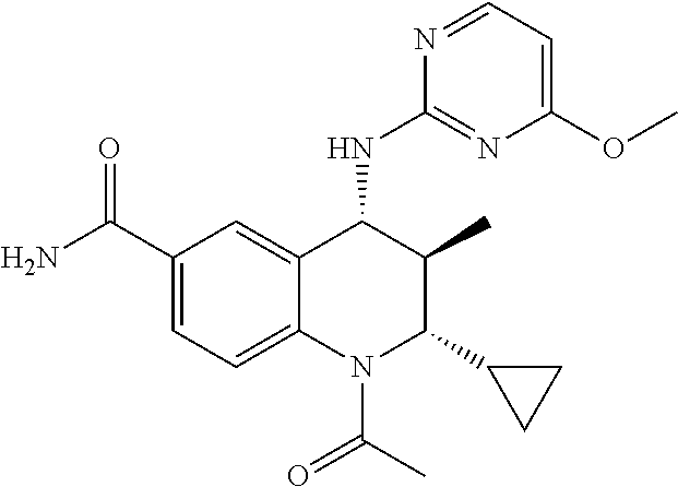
C1(C(N)=O)=CC=C2C(=C1)C(NC1=NC(OC)=CC=N1)C(C)C(C1CC1)N2C(C)=O
